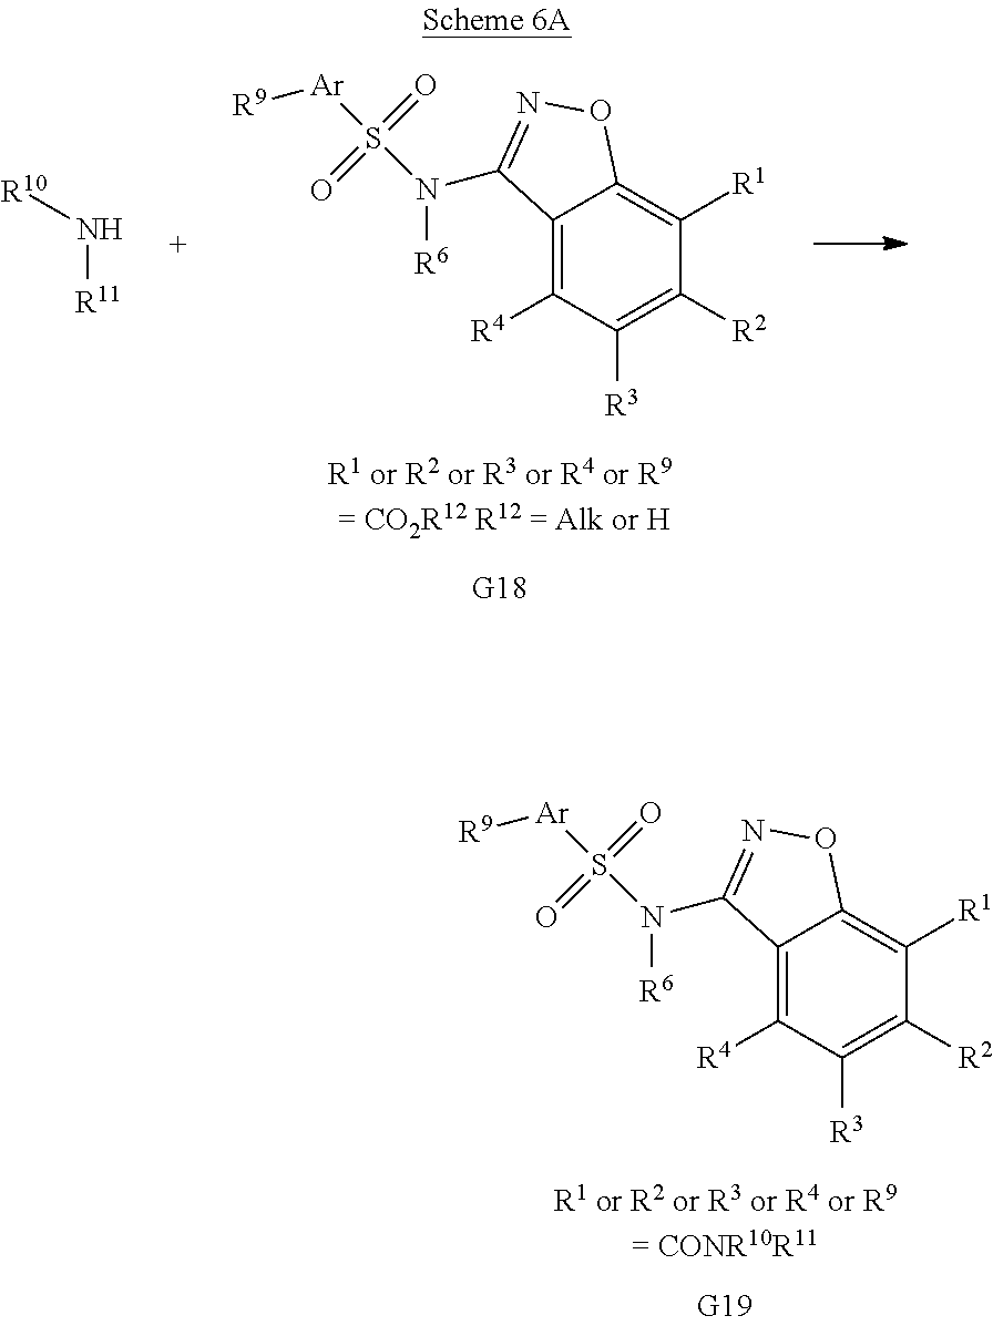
C12=C([R4])C([R3])=C([R2])C([R1])=C1ON=C2N([R6])S([Ar][R9])(=O)=O.[R10]N[R11].C12=C([R4])C([R3])=C([R2])C([R1])=C1ON=C2N([R6])S([Ar][R9])(=O)=O
